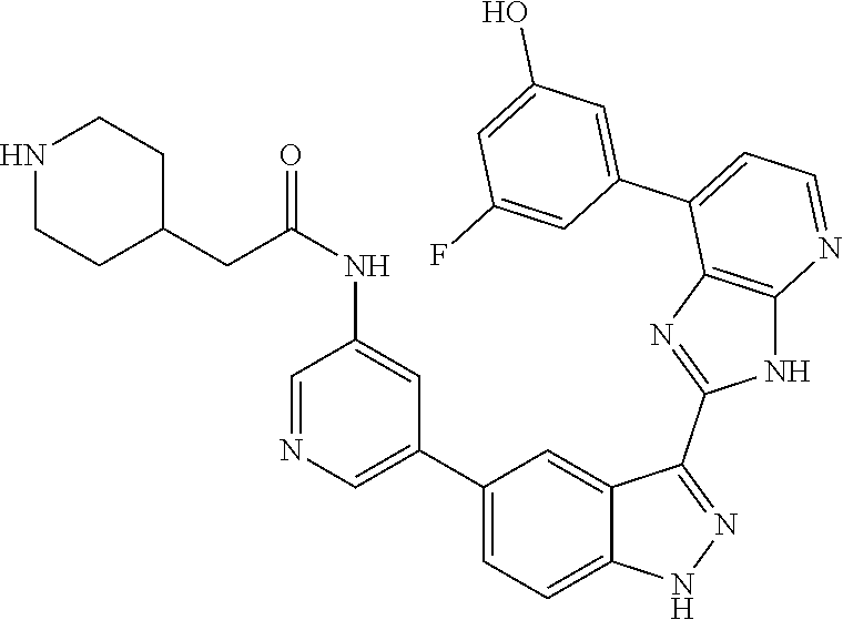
C1(C2=CC=C3C(=C2)C(C2=NC4=C(N2)N=CC=C4C2=CC(O)=CC(F)=C2)=NN3)=CN=CC(NC(=O)CC2CCNCC2)=C1
